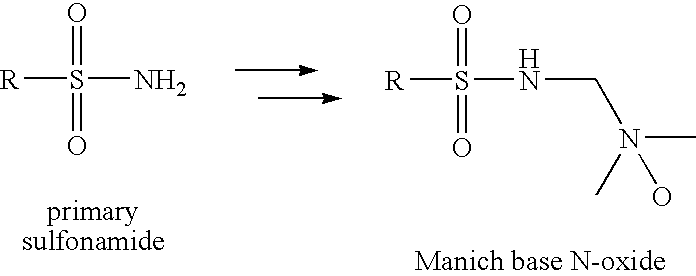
[R]S(N)(=O)=O.[R]S(NCN(C)(O)C)(=O)=O
